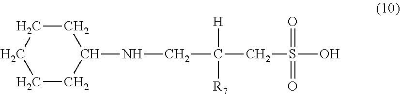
C(CS(=O)(=O)O)(CNC1CCCCC1)([H])[R7]
